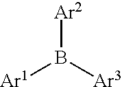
[Ar2]B([Ar3])[Ar1]
